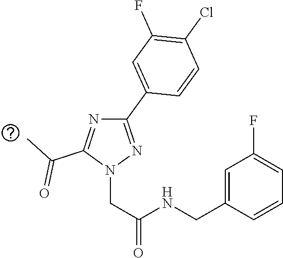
C1(C2=CC(F)=C(Cl)C=C2)=NN(CC(=O)NCC2=CC(F)=CC=C2)C(C(C)=O)=N1
